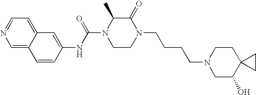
C1=CC(NC(N2CCN(CCCCN3CC(O)C4(CC3)CC4)C(=O)C2C)=O)=CC2=CC=NC=C12
